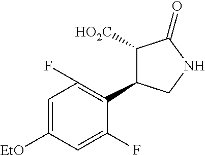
C1=C([EtO])C=C(F)C(C2C([HO2C])C(=O)NC2)=C1F
